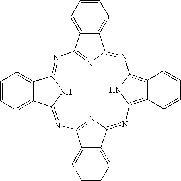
N1=C2N=C(N=C3NC(=NC4=NC(=NC5=C6C(=C1N5)C=CC=C6)C1=CC=CC=C41)C1=CC=CC=C31)C1=CC=CC=C21
